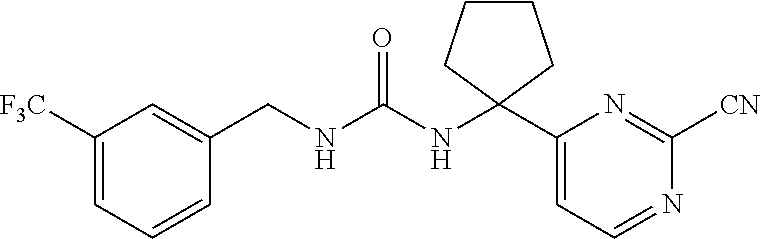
C(NC(NC1(C2=CC=NC([CN])=N2)CCCC1)=O)C1=CC([F3C])=CC=C1
